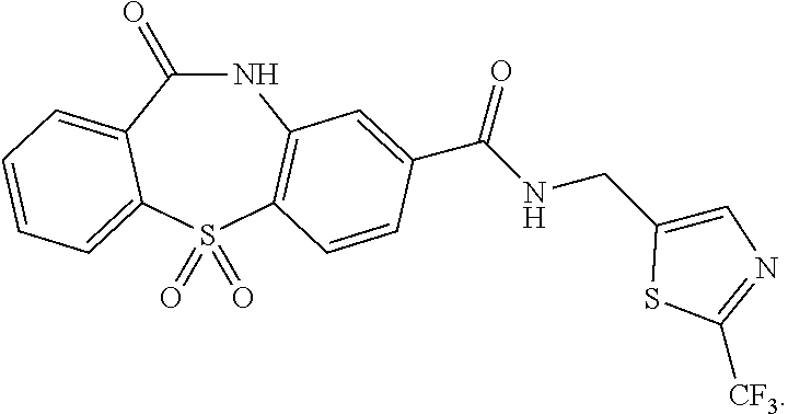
C1=C(CNC(=O)C2=CC3=C(S(=O)(=O)C4=CC=CC=C4C(=O)N3)C=C2)SC([CF3])=N1
